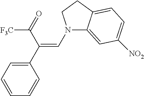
N1(C=C(C2=CC=CC=C2)C(=O)[F3C])C2=CC([NO2])=CC=C2CC1
